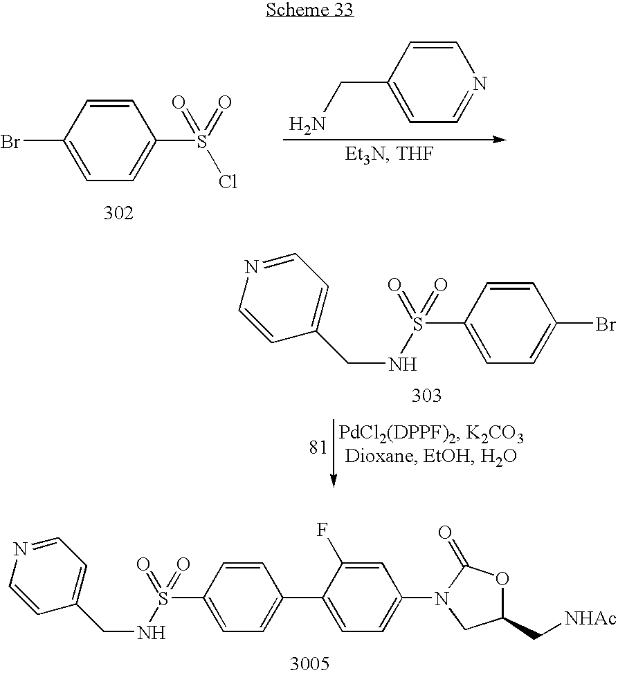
C1=CC(C2=CC=C(N3CC(C[NHAc])OC3=O)C=C2F)=CC=C1S(NCC1=CC=NC=C1)(=O)=O.C1=CC(Br)=CC=C1S(=O)(Cl)=O.C1=CC(CN)=CC=N1.C1=CC(Br)=CC=C1S(NCC1=CC=NC=C1)(=O)=O
